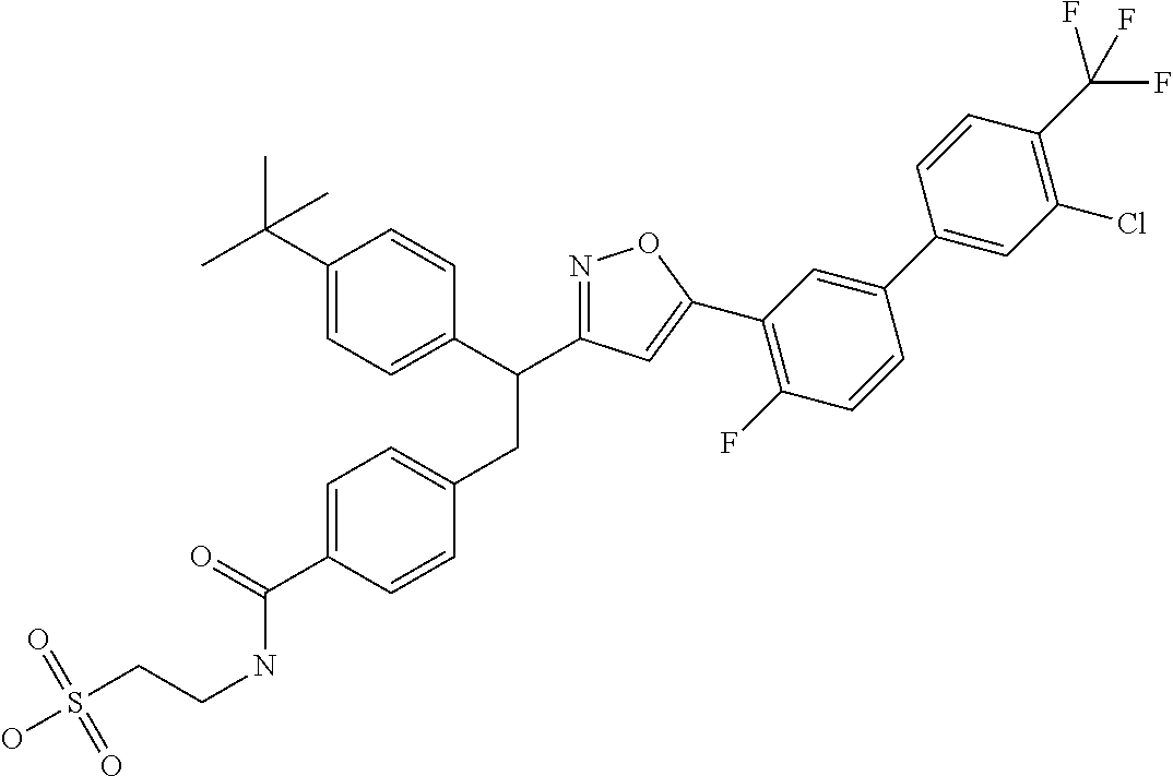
C1=C(C(=O)NCCS(O)(=O)=O)C=CC(CC(C2=CC=C(C(C)(C)C)C=C2)C2=NOC(C3=C(F)C=CC(C4=CC(Cl)=C(C(F)(F)F)C=C4)=C3)=C2)=C1
